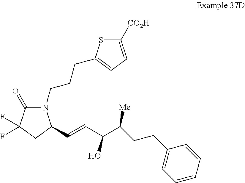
C1(=O)C(F)(F)CC(C=CC(C(CCC2=CC=CC=C2)[Me])O)N1CCCC1=CC=C([CO2H])S1
